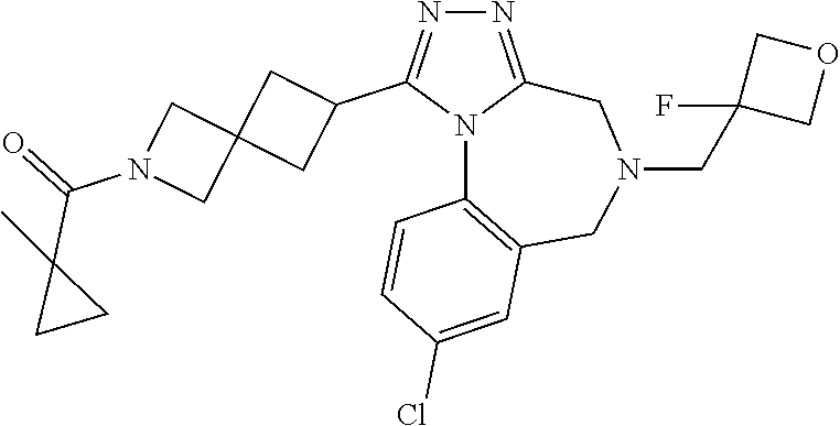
N1=C2N(C(C3CC4(C3)CN(C(=O)C3(C)CC3)C4)=N1)C1=C(CN(CC3(F)COC3)C2)C=C(Cl)C=C1
